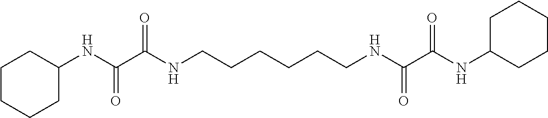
C1CCCC(NC(C(NCCCCCCNC(C(NC2CCCCC2)=O)=O)=O)=O)C1
